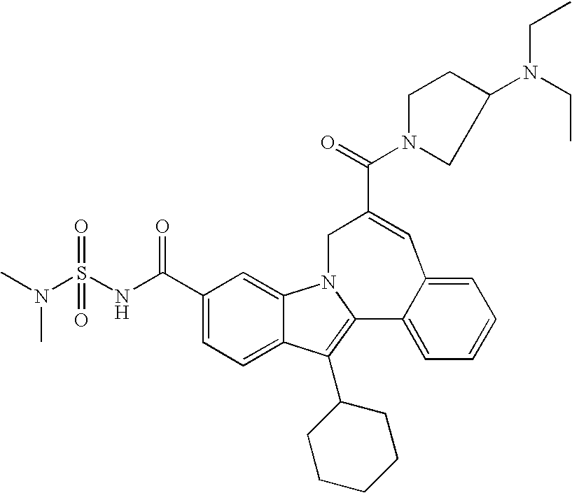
N1(C(=O)C2=CC3=CC=CC=C3C3=C(C4CCCCC4)C4=CC=C(C(=O)NS(N(C)C)(=O)=O)C=C4N3C2)CC(N(CC)CC)CC1
